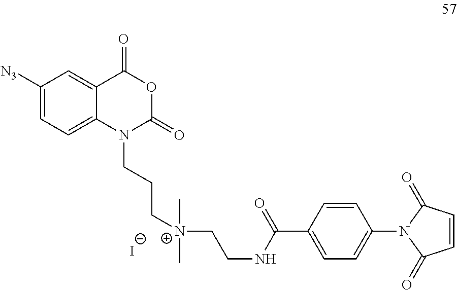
C1([N3])=CC=C2C(=C1)C(=O)OC(=O)N2CCC[N+](CCNC(C1=CC=C(N2C(=O)C=CC2=O)C=C1)=O)(C)C.[I-]
